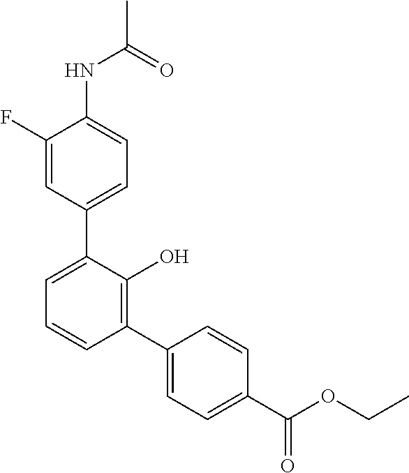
FC1=CC(C2=CC=CC(C3=CC=C(C(OCC)=O)C=C3)=C2O)=CC=C1NC(C)=O
